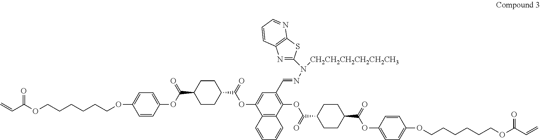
O=C(OCCCCCCOC1=CC=C(OC(C2CCC(C(=O)OC3=CC(C=NN(C4=NC5=C(S4)N=CC=C5)[CH2CH2CH2CH2CH2CH3])=C(OC(C4CCC(C(=O)OC5=CC=C(OCCCCCCOC(=O)C=C)C=C5)CC4)=O)C4=C3C=CC=C4)CC2)=O)C=C1)C=C
